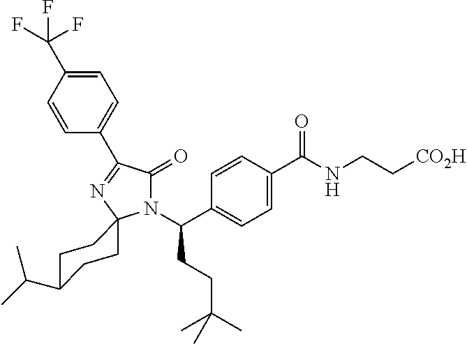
N1(C(CCC(C)(C)C)C2=CC=C(C(=O)NCC[CO2H])C=C2)C(=O)C(C2=CC=C(C(F)(F)F)C=C2)=NC12CCC(C(C)C)CC2
